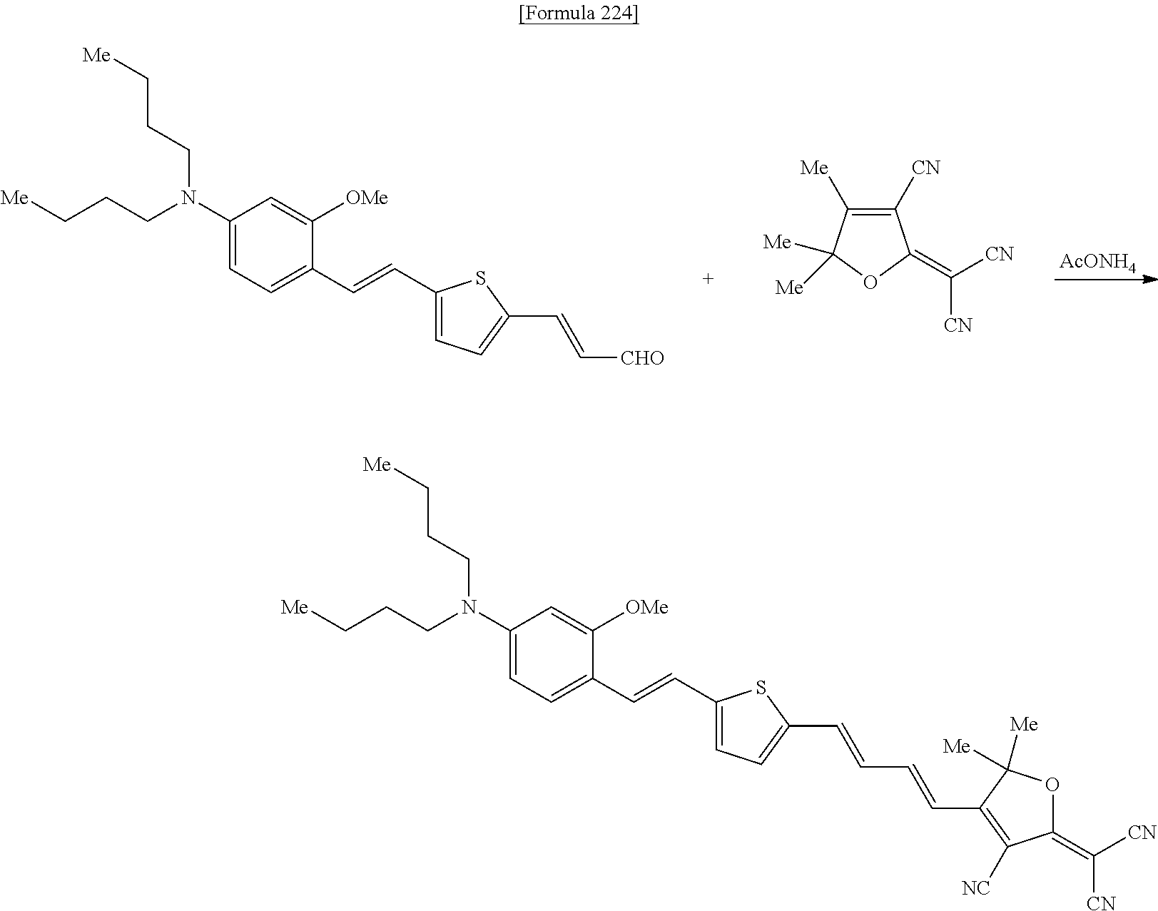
C1([CN])=C([Me])C([Me])([Me])OC1=C([CN])[CN].[AcONH4].C1(N(CCC[Me])CCC[Me])=CC=C(C=CC2=CC=C(C=C[CHO])S2)C([OMe])=C1.C1(N(CCC[Me])CCC[Me])=CC=C(C=CC2=CC=C(C=CC=CC3=C([NC])C(=C([CN])[CN])OC3([Me])[Me])S2)C([OMe])=C1
